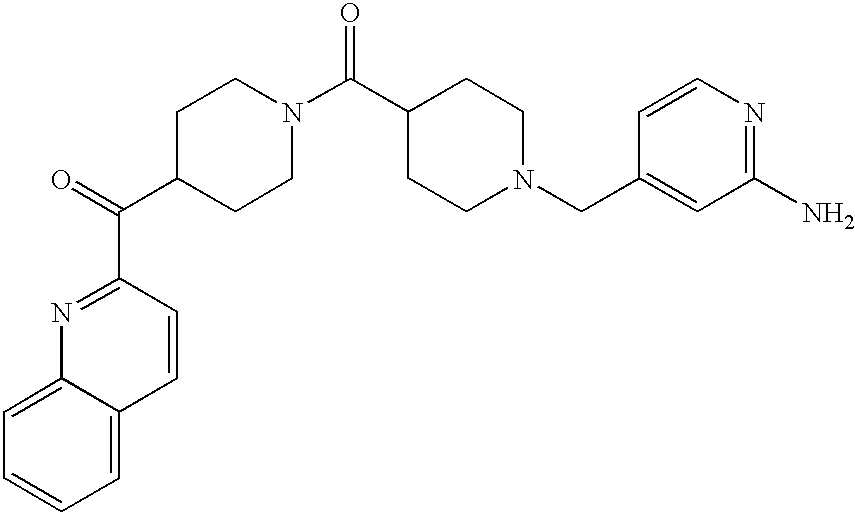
C1=C2C(=CC=C1)C=CC(C(=O)C1CCN(C(C3CCN(CC4=CC(N)=NC=C4)CC3)=O)CC1)=N2
